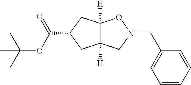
C12([H])C([H])(CC(C(OC(C)(C)C)=O)C1)ON(CC1=CC=CC=C1)C2
